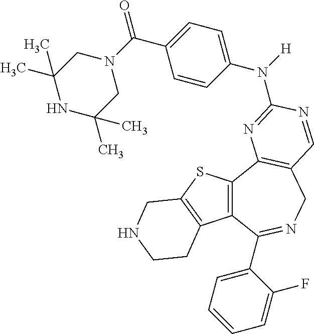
C12=C(C3=C(CN=C1C1=CC=CC=C1F)C=NC(N(C1=CC=C(C(=O)N4CC(C)(C)NC(C)(C)C4)C=C1)[H])=N3)SC1=C2CCNC1
